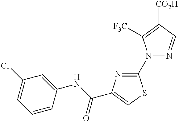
N1(C2=NC(C(NC3=CC(Cl)=CC=C3)=O)=CS2)N=CC([CO2H])=C1[F3C]
